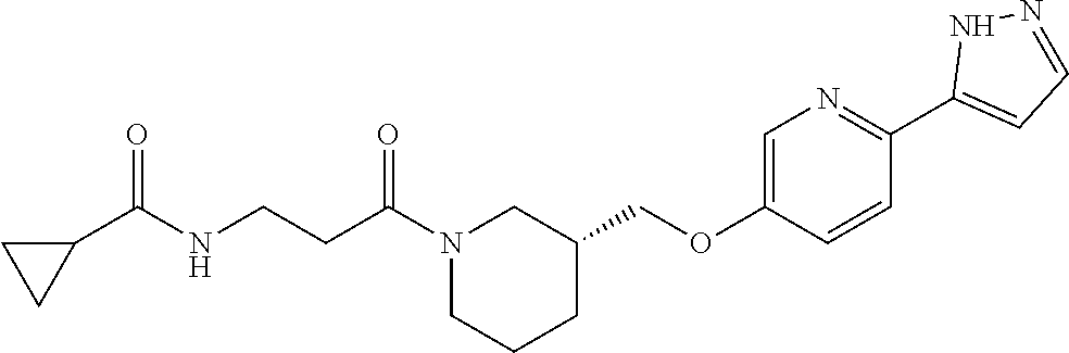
C1(C(NCCC(N2CCCC(COC3=CN=C(C4=CC=NN4)C=C3)C2)=O)=O)CC1
